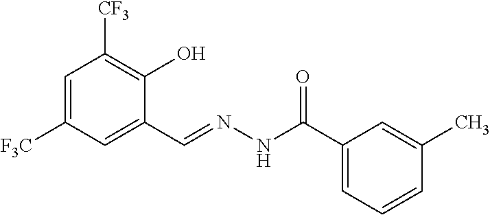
C1=C([F3C])C=C(C=NNC(C2=CC=CC(C)=C2)=O)C(O)=C1[CF3]
